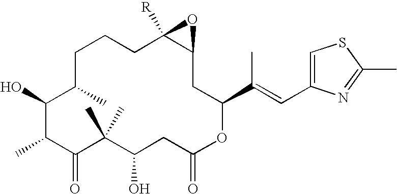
C1CC(C)C(O)C(C)C(=O)C(C)(C)C(O)CC(=O)OC(C(C)=CC2=CSC(C)=N2)CC2C([R])(C1)O2
